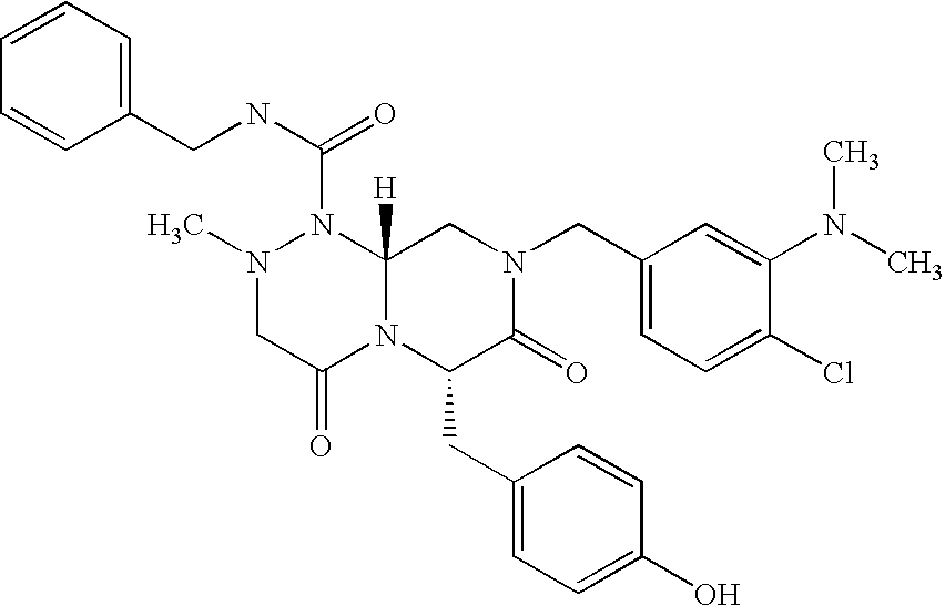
C1=C(N(C)C)C(Cl)=CC=C1CN1CC2([H])N(C(NCC3=CC=CC=C3)=O)N(C)CC(=O)N2C(CC2=CC=C(O)C=C2)C1=O
